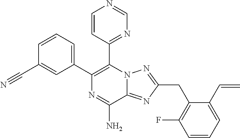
C1=CC=C(C2=C(C3=NC=NC=C3)N3C(=NC(CC4=C(F)C=CC=C4C=C)=N3)C(N)=N2)C=C1C#N
